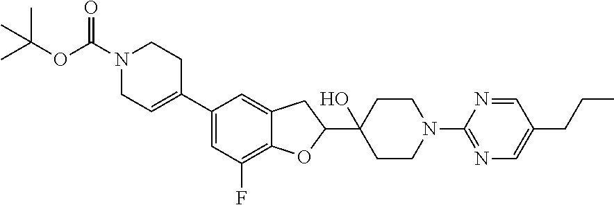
C1(C2=CCN(C(OC(C)(C)C)=O)CC2)=CC(F)=C2C(=C1)CC(C1(O)CCN(C3=NC=C(CCC)C=N3)CC1)O2
